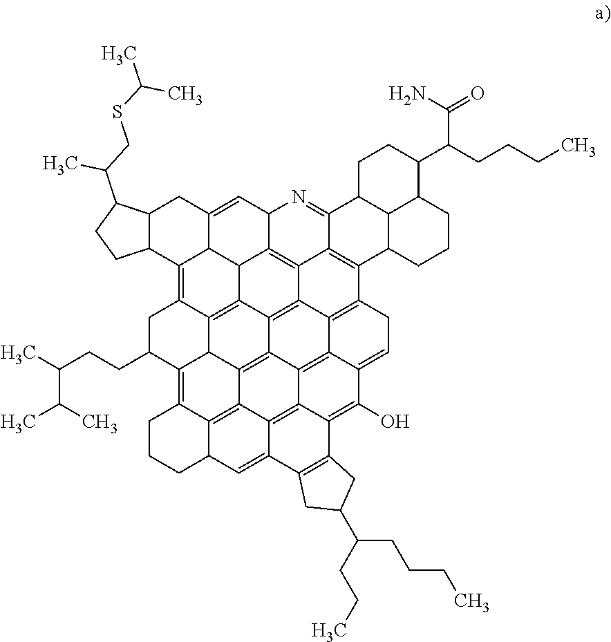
C12C(C3=C4C5=C6C7C3C(=CC3C7=C7C8=C(C9C%10C(C8=N3)CCC(C(CCCC)C(N)=O)C%10CCC9)C3=C8C7=C6C6=C7C5C(=C5C9=C7C7=C%10C6=C8C(=CC3)C(O)=C%10C3=C(C7=CC9CCC5)CC(C(CCC)CCCC)C3)C(CCC(C)C(C)C)C4)C1)CCC2C(CSC(C)C)C
